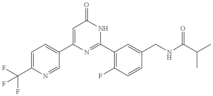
C1(C2=CC=C(C(F)(F)F)N=C2)=CC(=O)NC(C2=C(F)C=CC(CNC(C(C)C)=O)=C2)=N1
